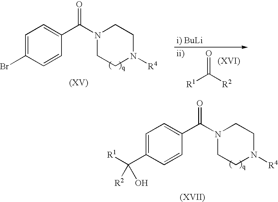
C1=C(Br)C=CC(C(N2CCN([R4])CC2)=O)=C1.O=C([R2])[R1].C1=C(C([R1])(O)[R2])C=CC(C(N2CCN([R4])CC2)=O)=C1
